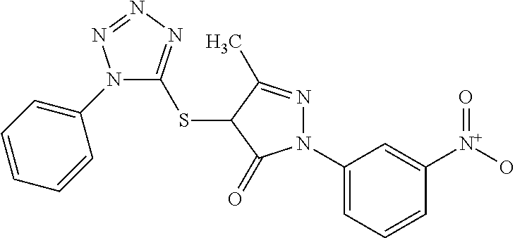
C1=CC=C(N2C(SC3C(=O)N(C4=CC=CC([N+](=O)O)=C4)N=C3C)=NN=N2)C=C1
